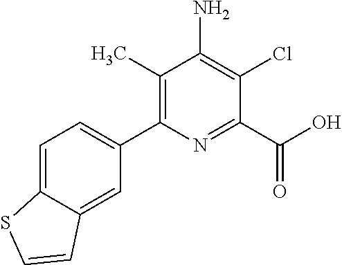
C1(C2=CC=C3C(=C2)C=CS3)=C(C)C(N)=C(Cl)C(C(=O)O)=N1
